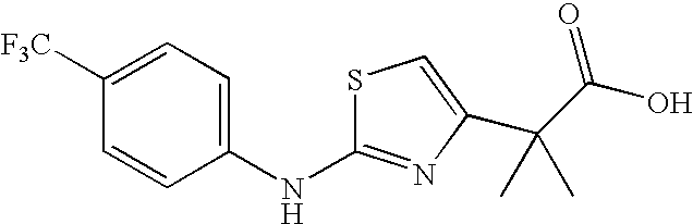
C1([F3C])=CC=C(NC2=NC(C(C(=O)O)(C)C)=CS2)C=C1
